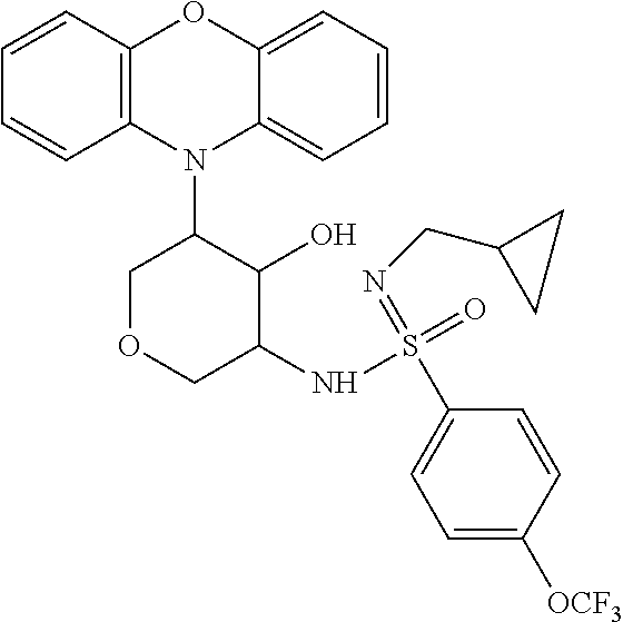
N1(C2COCC(NS(C3=CC=C([OCF3])C=C3)(=NCC3CC3)=O)C2O)C2=CC=CC=C2OC2=C1C=CC=C2
